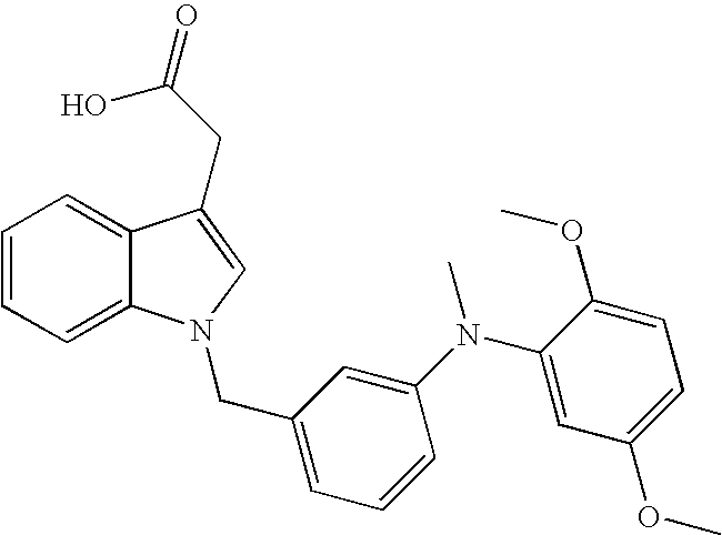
C1=CC=C2C(=C1)C(CC(O)=O)=CN2CC1=CC=CC(N(C2=CC(OC)=CC=C2OC)C)=C1
